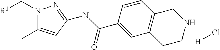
[R1]CN1C(C)=CC(NC(C2=CC3=C(C=C2)CNCC3)=O)=N1.[H]Cl
